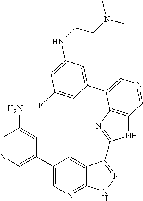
C1=C(C2=CN=CC3=C2N=C(C2=NNC4=NC=C(C5=CN=CC(N)=C5)C=C42)N3)C=C(F)C=C1NCCN(C)C
